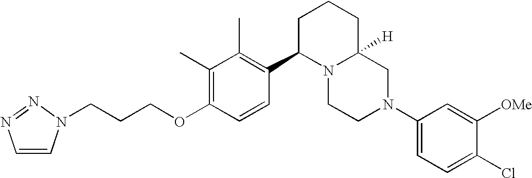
C1(C)=C(OCCCN2C=CN=N2)C=CC(C2N3C([H])(CCC2)CN(C2=CC=C(Cl)C([OMe])=C2)CC3)=C1C
